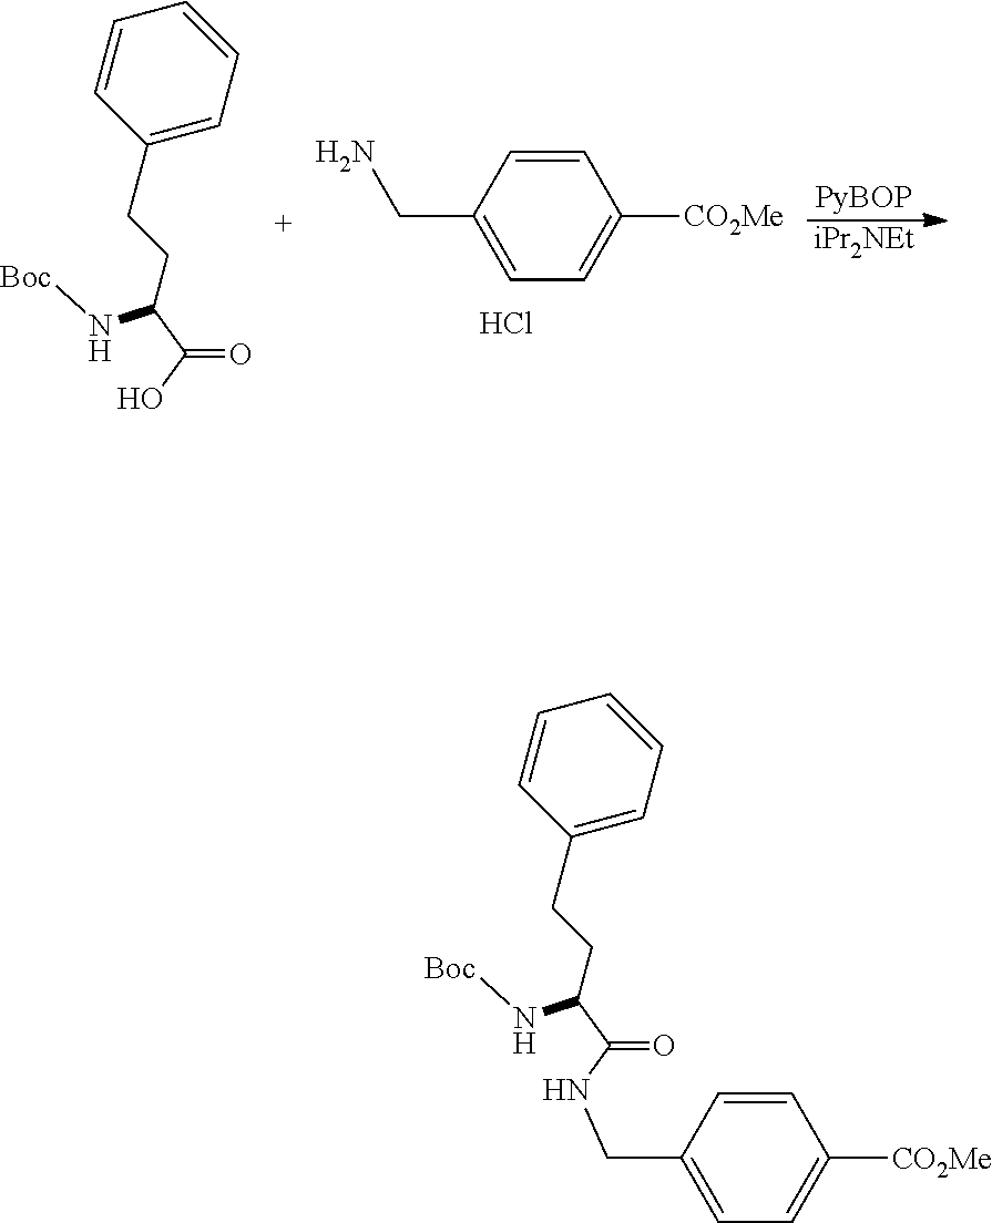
C1=CC(CN)=CC=C1[CO2Me].Cl.[PyBOP].[iPr2NEt].N(C(C(O)=O)CCC1=CC=CC=C1)[Boc].N(C(C(NCC1=CC=C([CO2Me])C=C1)=O)CCC1=CC=CC=C1)[Boc]
